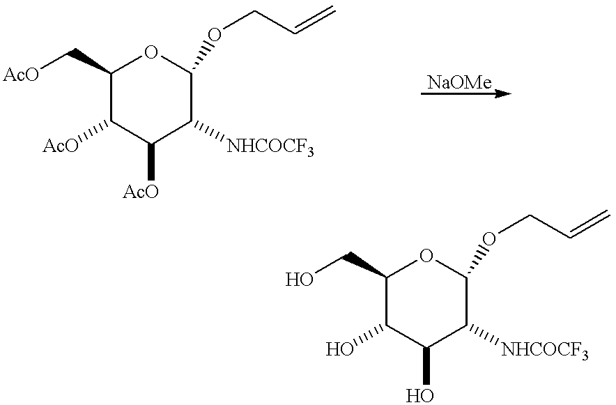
[AcO]CC1C([AcO])C([AcO])C([NHCOCF3])C(OCC=C)O1.C(C1C(O)C(O)C([NHCOCF3])C(OCC=C)O1)O
